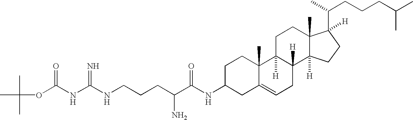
CC(C)(C)OC(NC(NCCCC(C(NC1CC2=CCC3([H])C([H])(C2(C)CC1)CCC1(C)C3([H])CCC1(C(C)CCCC(C)C)[H])=O)N)=N)=O
